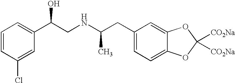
C1=CC(Cl)=CC(C(CNC(CC2=CC=C3C(=C2)OC([CO2Na])([CO2Na])O3)C)O)=C1
